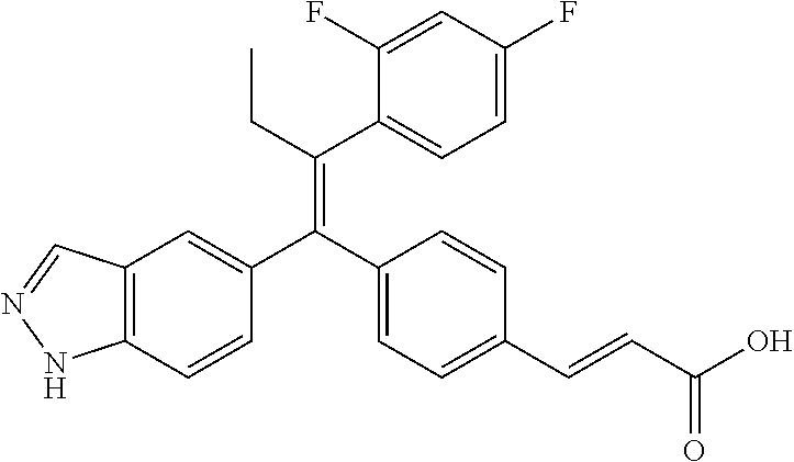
C12=C(C=CC(C(C3=CC=C(C=CC(O)=O)C=C3)=C(CC)C3=CC=C(F)C=C3F)=C1)NN=C2
